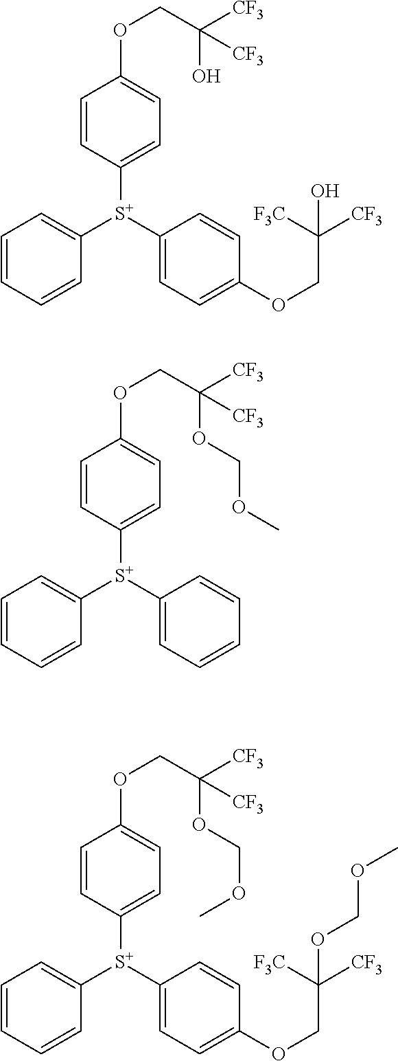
C1([S+](C2=CC=C(OCC([CF3])([F3C])O)C=C2)C2=CC=CC=C2)=CC=C(OCC([CF3])(O)[CF3])C=C1.C1([S+](C2=CC=CC=C2)C2=CC=CC=C2)=CC=C(OCC([CF3])(OCOC)[CF3])C=C1.C1([S+](C2=CC=C(OCC([CF3])([F3C])OCOC)C=C2)C2=CC=CC=C2)=CC=C(OCC([CF3])(OCOC)[CF3])C=C1
